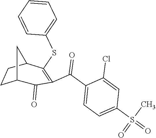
C1C2C(=O)C(C(C3=CC=C(S(=O)(C)=O)C=C3Cl)=O)=C(SC3=CC=CC=C3)C(C1)C2
